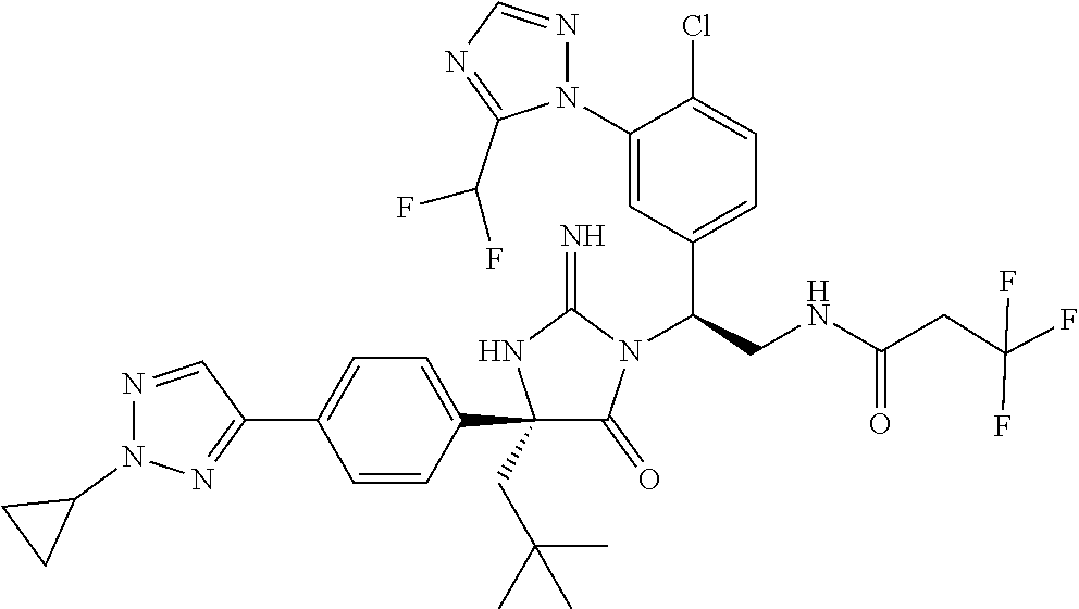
C1(C2=CC=C(C3=NN(C4CC4)N=C3)C=C2)(CC(C)(C)C)C(=O)N(C(CNC(CC(F)(F)F)=O)C2=CC=C(Cl)C(N3N=CN=C3C(F)F)=C2)C(=N)N1
